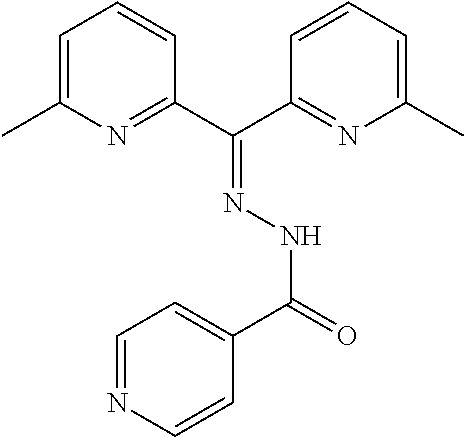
C1=C(C)N=C(C(C2=NC(C)=CC=C2)=NNC(=O)C2=CC=NC=C2)C=C1
